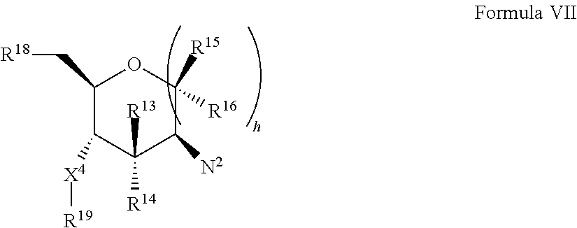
C1(C[R18])C([X4][R19])C([R14])([R13])C([N2])C([R16])([R15])O1
